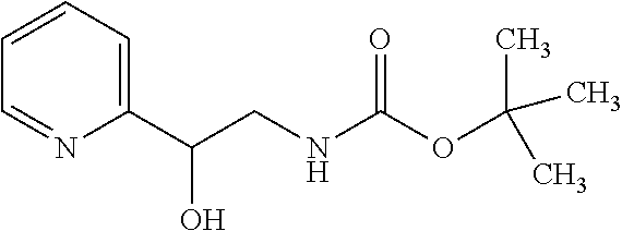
C1=CC=C(C(CNC(OC(C)(C)C)=O)O)N=C1
